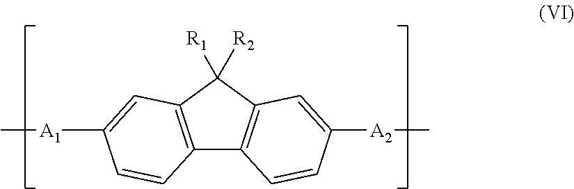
C12=C(C([R1])([R2])C3=C1C=CC([A2]C)=C3)C=C([A1]C)C=C2
